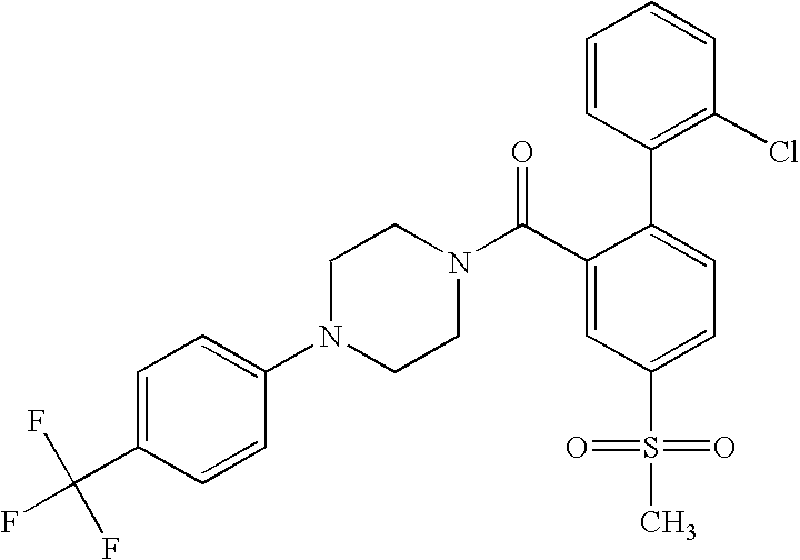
C1(C(F)(F)F)=CC=C(N2CCN(C(C3=CC(S(=O)(=O)C)=CC=C3C3=C(Cl)C=CC=C3)=O)CC2)C=C1
